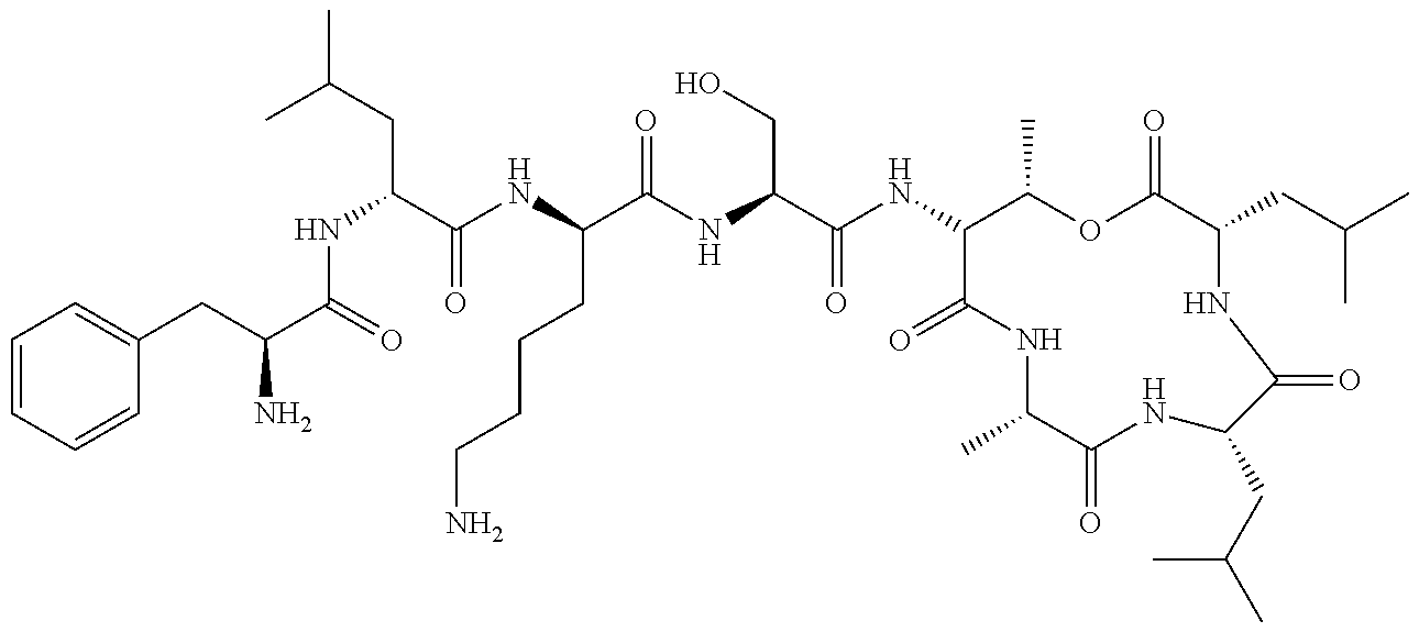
C1=CC=CC(CC(C(=O)NC(CC(C)C)C(NC(C(NC(CO)C(NC2C(C)OC(=O)C(CC(C)C)NC(=O)C(CC(C)C)NC(=O)C(C)NC2=O)=O)=O)CCCCN)=O)N)=C1
